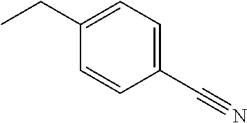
CCC1=CC=C(C#N)C=C1
